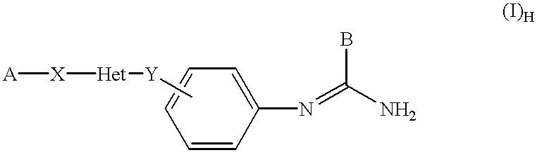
C1=CC=CC(N=C(N)B)=C1.C[Y][Het][X][A]
